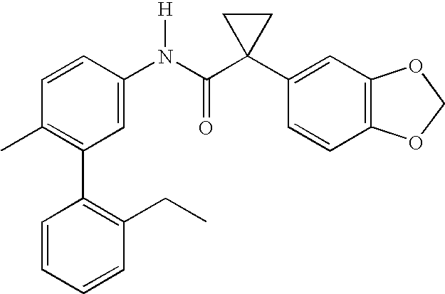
C1=CC(N(C(C2(C3=CC4=C(C=C3)OCO4)CC2)=O)[H])=CC(C2=C(CC)C=CC=C2)=C1C
